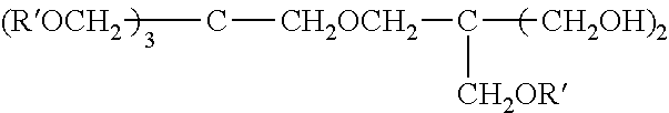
[(ROCH2]C[CH2OCH2]C([CH2OH)2])[CH2OR]
